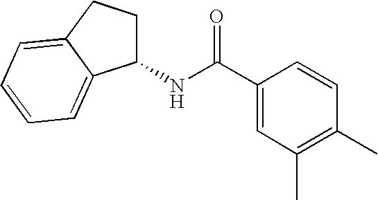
C1(C(=O)NC2CCC3=CC=CC=C23)=CC(C)=C(C)C=C1
